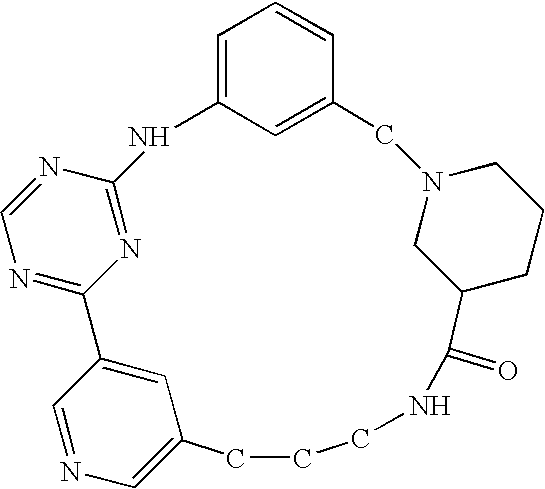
C1=C2C=C(C=C1)CN1CC(CCC1)C(=O)NCCCC1=CN=CC(=C1)C1=NC=NC(=N1)N2
